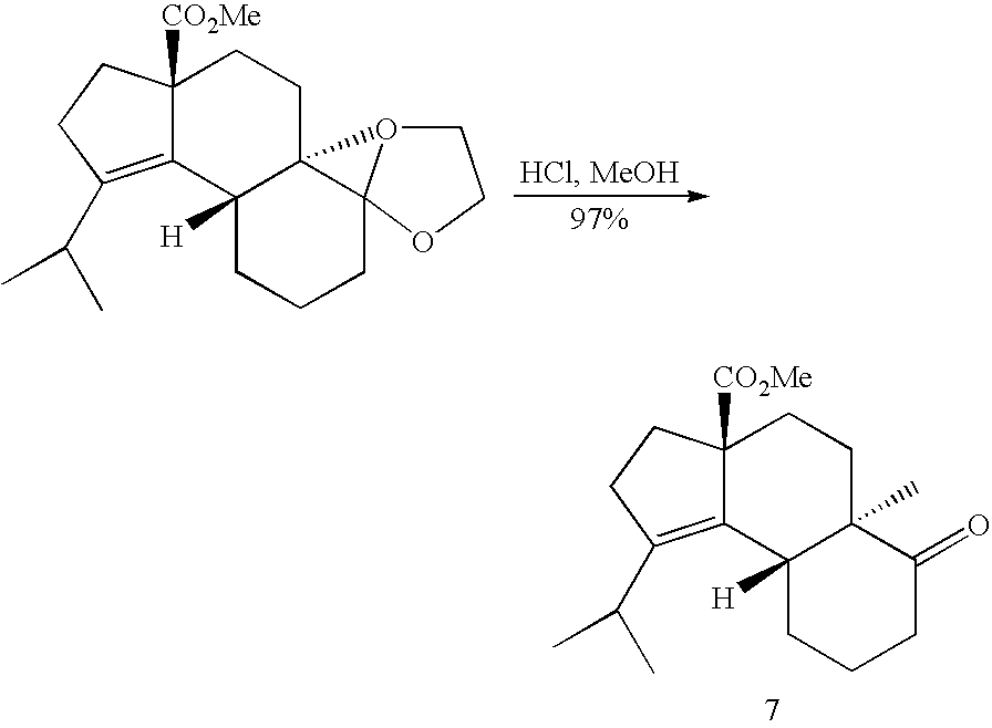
C12([CO2Me])C(=C(C(C)C)CC1)C1([H])C3(CC2)O2CCOC32CCC1.C12([CO2Me])C(=C(C(C)C)CC1)C1([H])C(C)(CC2)C(=O)CCC1
